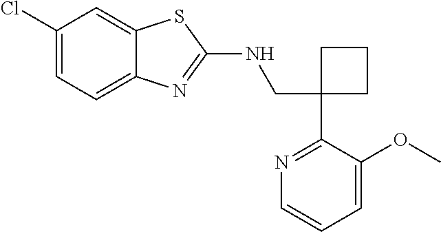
C1(CNC2=NC3=CC=C(Cl)C=C3S2)(C2=NC=CC=C2OC)CCC1
